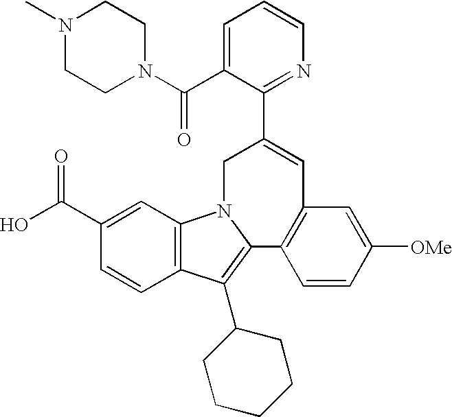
C1(C(N2CCN(C)CC2)=O)=CC=CN=C1C1=CC2=C(C=CC([OMe])=C2)C2=C(C3CCCCC3)C3=C(N2C1)C=C(C(O)=O)C=C3
